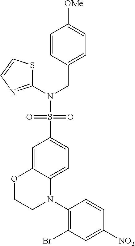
S(C1=CC=C2C(=C1)OCCN2C1=C(Br)C=C([NO2])C=C1)(N(CC1=CC=C([OMe])C=C1)C1=NC=CS1)(=O)=O
